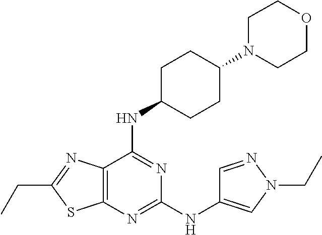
C1(NC2=CN(CC)N=C2)=NC2=C(C(NC3CCC(N4CCOCC4)CC3)=N1)N=C(CC)S2
